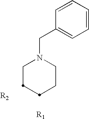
C1N(CC2=CC=CC=C2)CCCC1.[R2].[R1]
